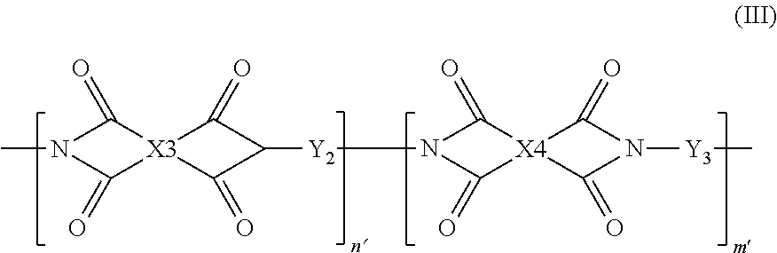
C1(=O)[X3]2(C(=O)C1[Y2]N1C(=O)[X4]3(C(=O)N([Y3]C)C3=O)C1=O)C(=O)N(C)C2=O
